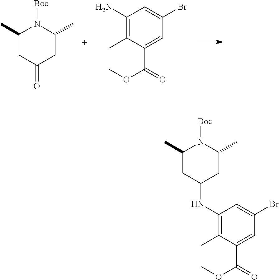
N1([Boc])C(C)CC(=O)CC1C.C1(N)=C(C)C(C(=O)OC)=CC(Br)=C1.C1(NC2CC(C)N([Boc])C(C)C2)=C(C)C(C(=O)OC)=CC(Br)=C1
